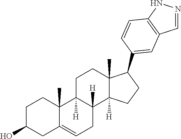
C1C(O)CC2=CCC3([H])C([H])(C2(C)C1)CCC1(C)C3([H])CCC1C1=CC2=C(NN=C2)C=C1
